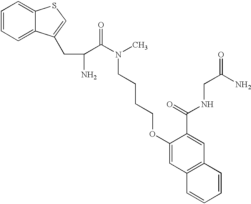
C1=CC=C2C(=C1)SC=C2CC(C(N(C)CCCCOC1=CC2=C(C=C1C(NCC(=O)N)=O)C=CC=C2)=O)N
